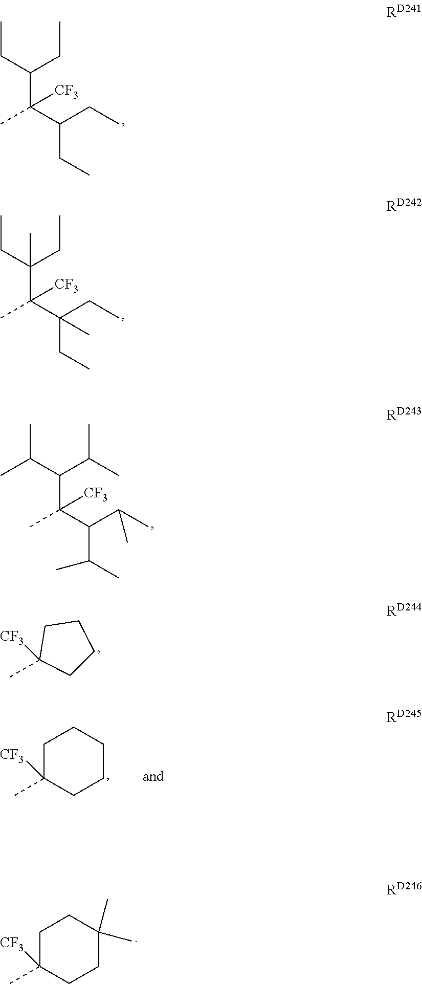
CCC(CC)C(C(CC)CC)([CF3])C.CCC(CC)(C(C(CC)(CC)C)([CF3])C)C.CC(C(C(C)C)C(C(C(C)C)C(C)C)([CF3])C)C.C1CCCC1([CF3])C.C1C([CF3])(C)CCCC1.C1C([CF3])(C)CCC(C)(C)C1
